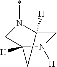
C1C2([H])N(*)CC([H])(N1[H])C2
